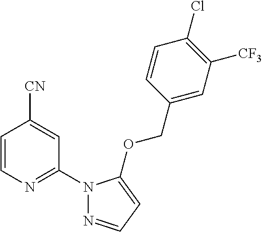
C1=CN=C(N2N=CC=C2OCC2=CC([CF3])=C(Cl)C=C2)C=C1[CN]
